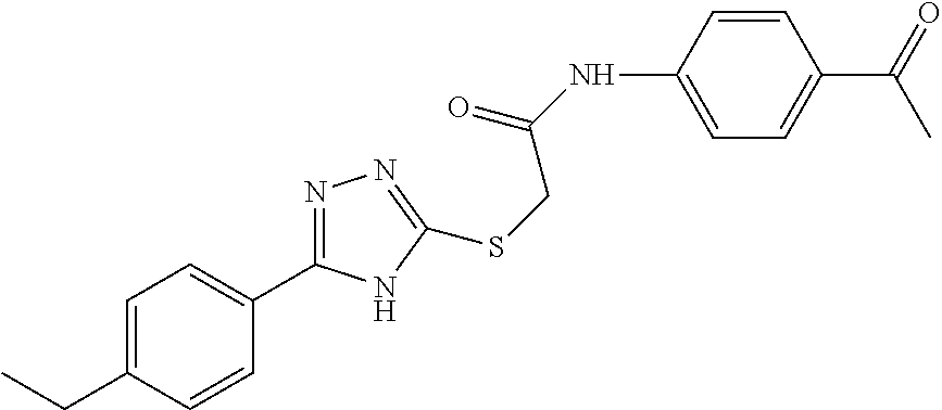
C1=C(NC(=O)CSC2=NN=C(C3=CC=C(CC)C=C3)N2)C=CC(C(C)=O)=C1
